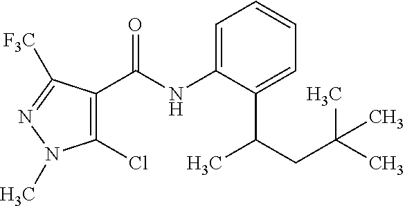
C1=C(NC(=O)C2=C(Cl)N(C)N=C2[F3C])C(C(CC(C)(C)C)C)=CC=C1
